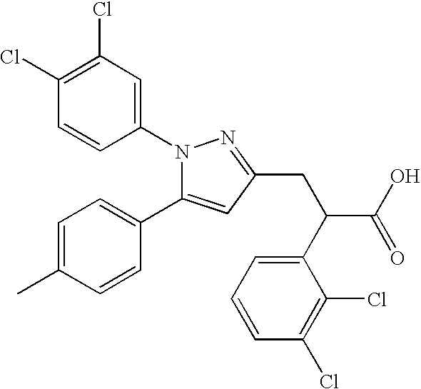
C1(N2C(C3=CC=C(C)C=C3)=CC(CC(C(O)=O)C3=CC=CC(Cl)=C3Cl)=N2)=CC(Cl)=C(Cl)C=C1
